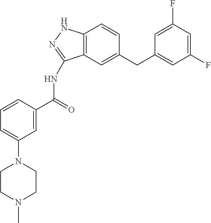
C12=C(C=C(CC3=CC(F)=CC(F)=C3)C=C1)C(NC(=O)C1=CC(N3CCN(C)CC3)=CC=C1)=NN2
